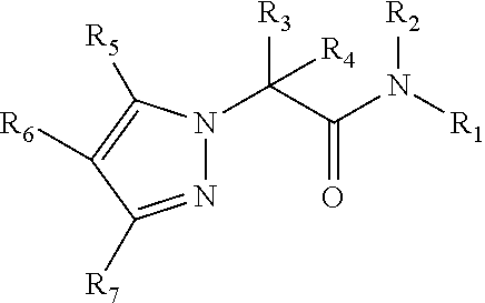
N1=C([R7])C([R6])=C([R5])N1C(C(N([R1])[R2])=O)([R3])[R4]
